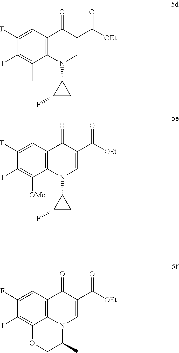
C12=C(C=C(F)C(I)=C1C)C(=O)C(C(=O)[OEt])=CN2C1C(F)C1.C12=C(C=C(F)C(I)=C1[OMe])C(=O)C(C(=O)[OEt])=CN2C1C(F)C1.C12=C3C=C(F)C(I)=C1OCC(C)N2C=C(C(=O)[OEt])C3=O
